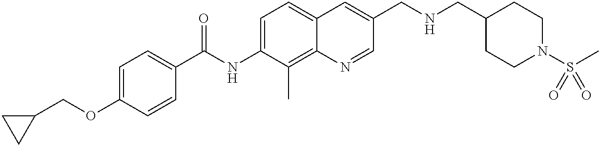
C(OC1=CC=C(C(NC2=CC=C3C(=C2C)N=CC(CNCC2CCN(S(C)(=O)=O)CC2)=C3)=O)C=C1)C1CC1
